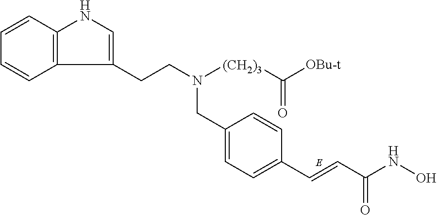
C12=C(C=CC=C1)NC=C2CCN([(CH2)3]C([OBu-t])=O)CC1=CC=C(C=CC(NO)=O)C=C1
